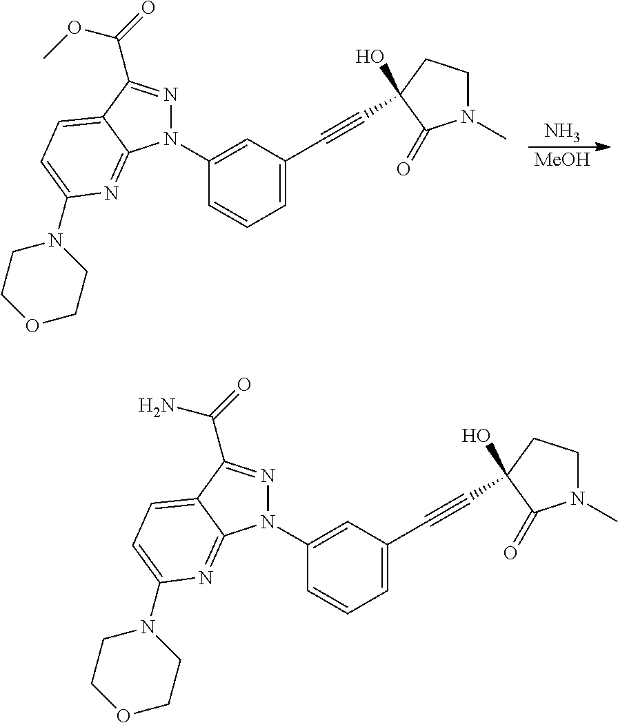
N.[MeOH].N1(C2=CC(C#CC3(O)CCN(C)C3=O)=CC=C2)N=C(C(=O)OC)C2=CC=C(N3CCOCC3)N=C12.N1(C2=CC(C#CC3(O)CCN(C)C3=O)=CC=C2)N=C(C(=O)N)C2=CC=C(N3CCOCC3)N=C12
